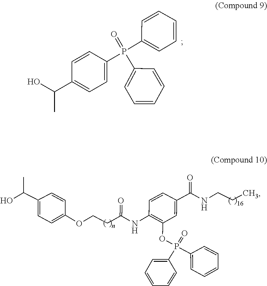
C1=C(P(C2=CC=CC=C2)(C2=CC=C(C(C)O)C=C2)=O)C=CC=C1.C1=CC(OCCCCC(=O)NC2=C(OP(C3=CC=CC=C3)(=O)C3=CC=CC=C3)C=C(C(=O)NCCCCC)C=C2)=CC=C1C(O)C
